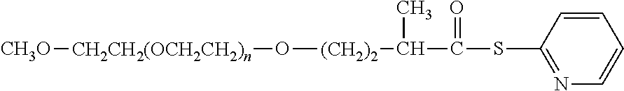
C1=CC(SC(=O)C([(CH2)2]O[CH2CH2(OCH2CH2)n][CH3O])C)=NC=C1
